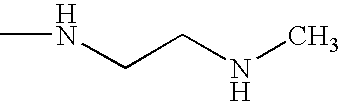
N(CCNC)C
